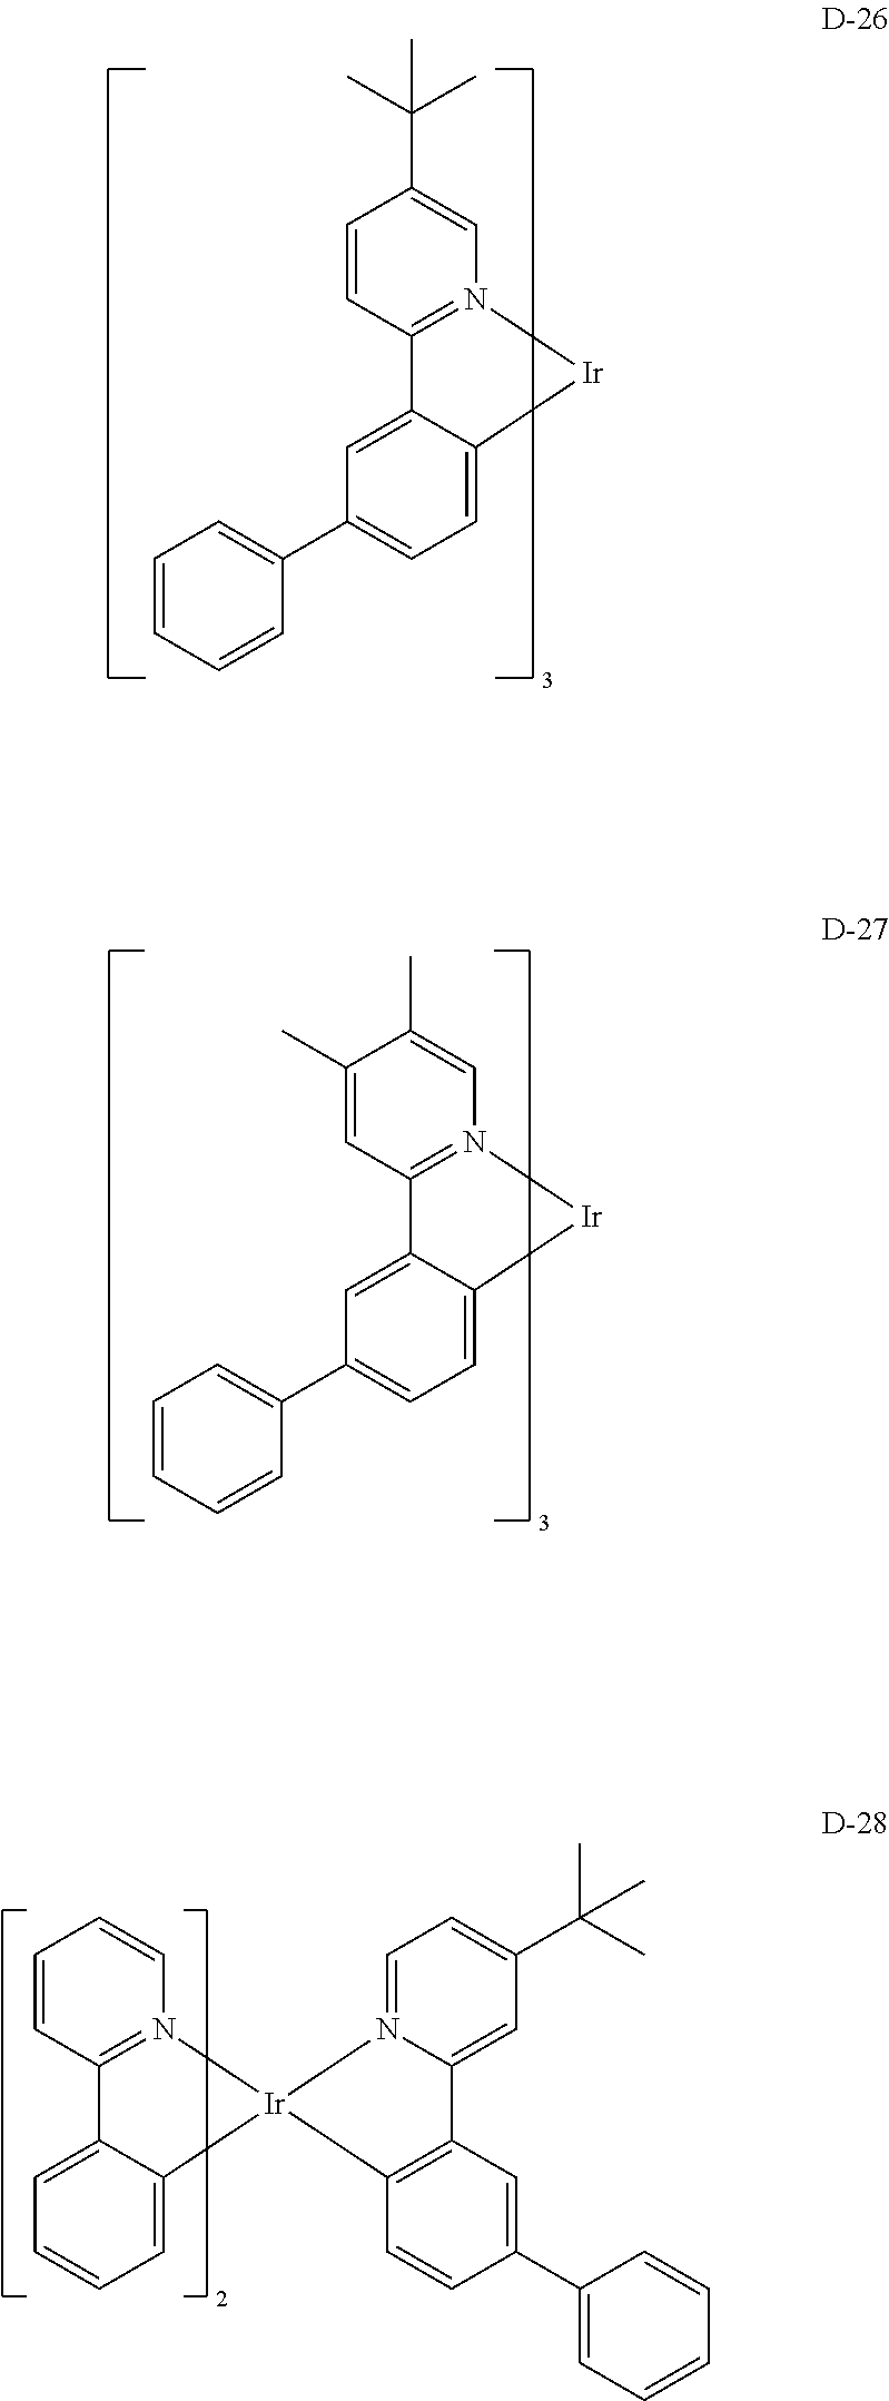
C1=C2C(=CC=C1C1=CC=CC=C1)[Ir]N1=C2C=CC(C(C)(C)C)=C1.C1=C2C(=CC=C1C1=CC=CC=C1)[Ir]N1=C2C=C(C)C(C)=C1.C1=C2C(=CC=C1)[Ir]1(N3=C2C=CC=C3)C2=C(C=C(C3=CC=CC=C3)C=C2)C2=CC(C(C)(C)C)=CC=N21
